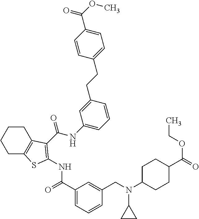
C1CC2=C(CC1)SC(NC(=O)C1=CC=CC(CN(C3CC3)C3CCC(C(=O)OCC)CC3)=C1)=C2C(NC1=CC=CC(CCC2=CC=C(C(OC)=O)C=C2)=C1)=O
